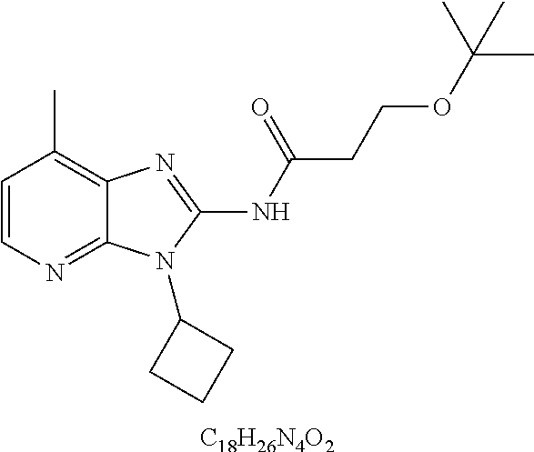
C1=CN=C2C(=C1C)N=C(NC(CCOC(C)(C)C)=O)N2C1CCC1.[C18H26N4O2]
